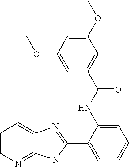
C1=CN=C2C(=C1)N=C(C1=CC=CC=C1NC(C1=CC(OC)=CC(OC)=C1)=O)N2
